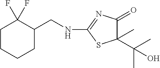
C(C)(C)(O)C1(C)C(=O)N=C(NCC2C(F)(F)CCCC2)S1
